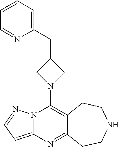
N12C(=CC=N1)N=C1C(=C2N2CC(CC3=CC=CC=N3)C2)CCNCC1
